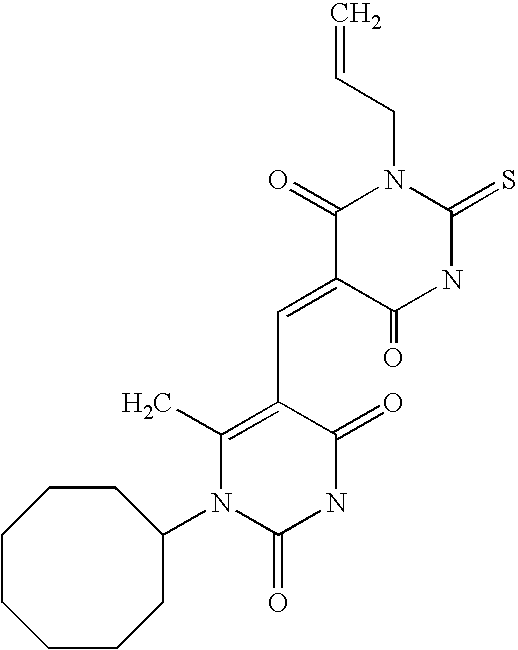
C=CCN1C(=O)C(=CC2=C(C)N(C3CCCCCCC3)C(=O)NC2=O)C(=O)NC1=S
